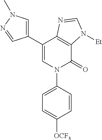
C1(C2=CN(C)N=C2)=CN(C2=CC=C([OCF3])C=C2)C(=O)C2=C1N=CN2[Et]
